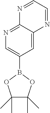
C1(B2OC(C)(C)C(C)(C)O2)=CN=C2C(=C1)N=CC=N2
